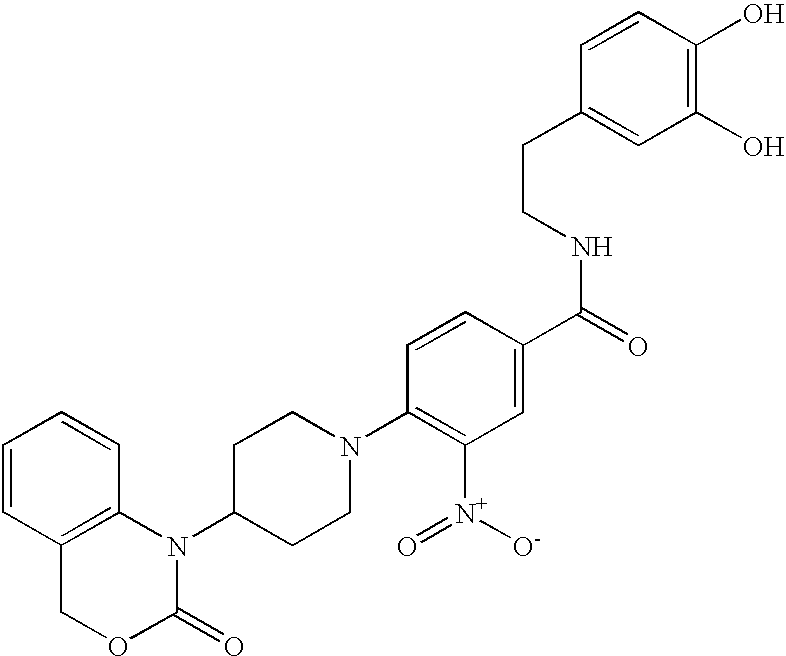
C1=CC2=C(C=C1)N(C1CCN(C3=C([N+](=O)[O-])C=C(C(=O)NCCC4=CC(O)=C(O)C=C4)C=C3)CC1)C(=O)OC2
